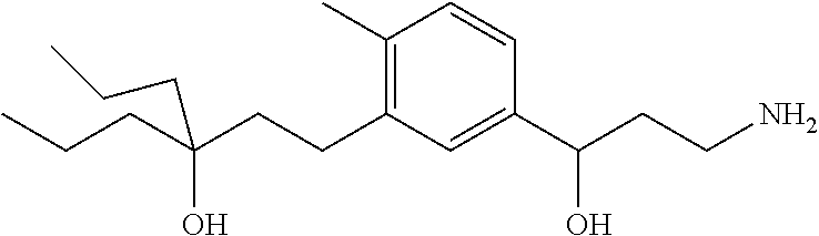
C(C(CCC1=C(C)C=CC(C(CCN)O)=C1)(O)CCC)CC
